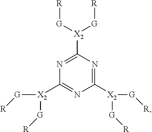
N1=C([X2]([G][R])[G][R])N=C([X2]([G][R])[G][R])N=C1[X2]([G][R])[G][R]
